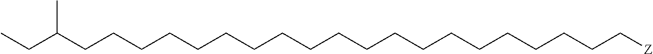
C(C(CCCCCCCCCCCCCCCCCCCC[Z])C)C
